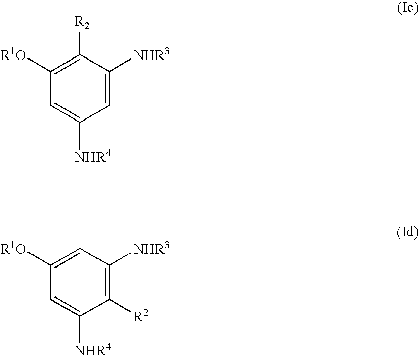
C1=C([NHR3])C([R2])=C([R1O])C=C1[NHR4].C1([R2])=C([NHR3])C=C([R1O])C=C1[NHR4]
